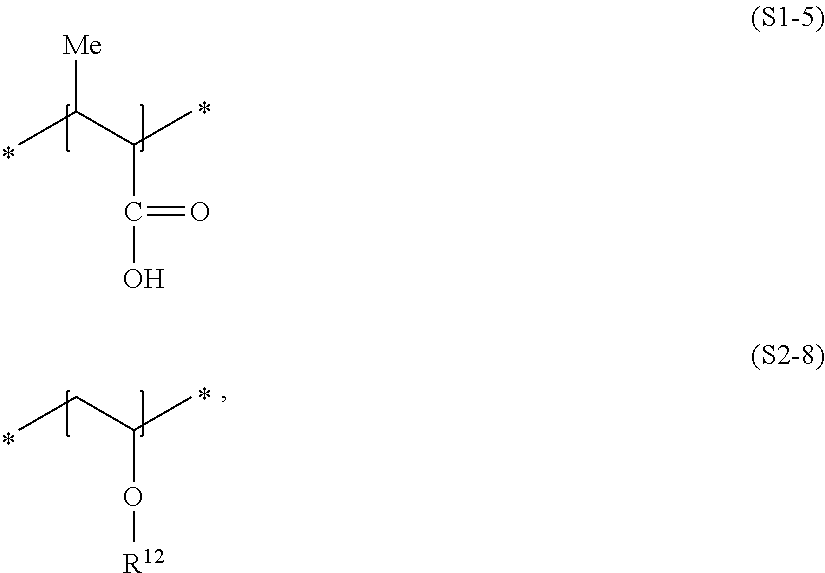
[Me]C(C(C)C(=O)O)C.C(C(C)O[R12])C
